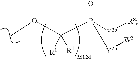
COC(P([Y2b][Rx])(=O)[Y2b][W3])([R1])[R1]
